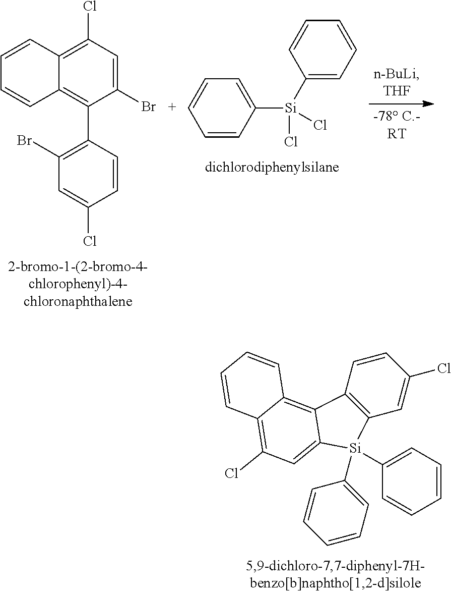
C1=CC2=C(C=C1Cl)[Si](C1=CC=CC=C1)(C1=CC=CC=C1)C1=CC(Cl)=C3C(=C21)C=CC=C3.C12=C(Cl)C=C(Br)C(C3=C(Br)C=C(Cl)C=C3)=C1C=CC=C2.C1=C([Si](C2=CC=CC=C2)(Cl)Cl)C=C[C+]=C1
